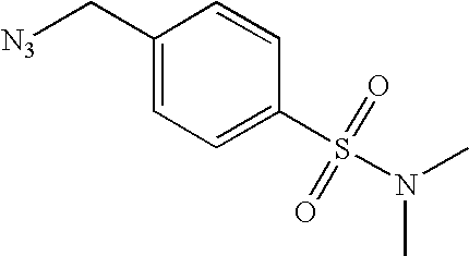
C1=CC(S(=O)(=O)N(C)C)=CC=C1C[N3]
